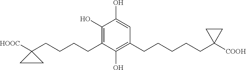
C(CCCC1([HOOC])CC1)C1=C(O)C(O)=CC(CCCCCC2([COOH])CC2)=C1O
